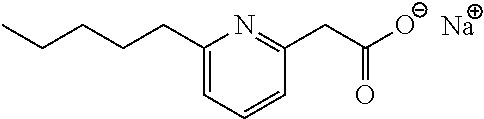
C1=C(CCCCC)N=C(CC([O-])=O)C=C1.[Na]
